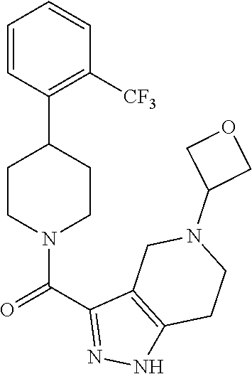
C1=CC=CC(C2CCN(C(C3=NNC4=C3CN(C3COC3)CC4)=O)CC2)=C1[CF3]
